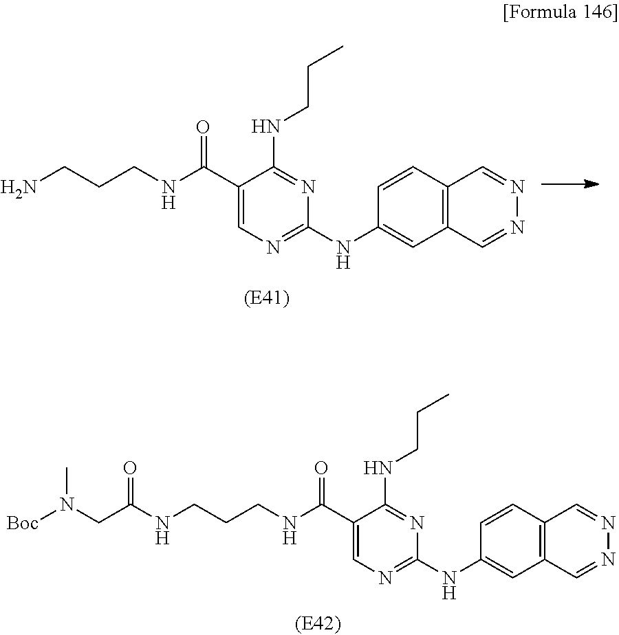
C1(C(NCCCN)=O)=CN=C(NC2=CC3=C(C=C2)C=NN=C3)N=C1NCCC.C1(C(NCCCNC(CN([Boc])C)=O)=O)=CN=C(NC2=CC3=C(C=C2)C=NN=C3)N=C1NCCC
